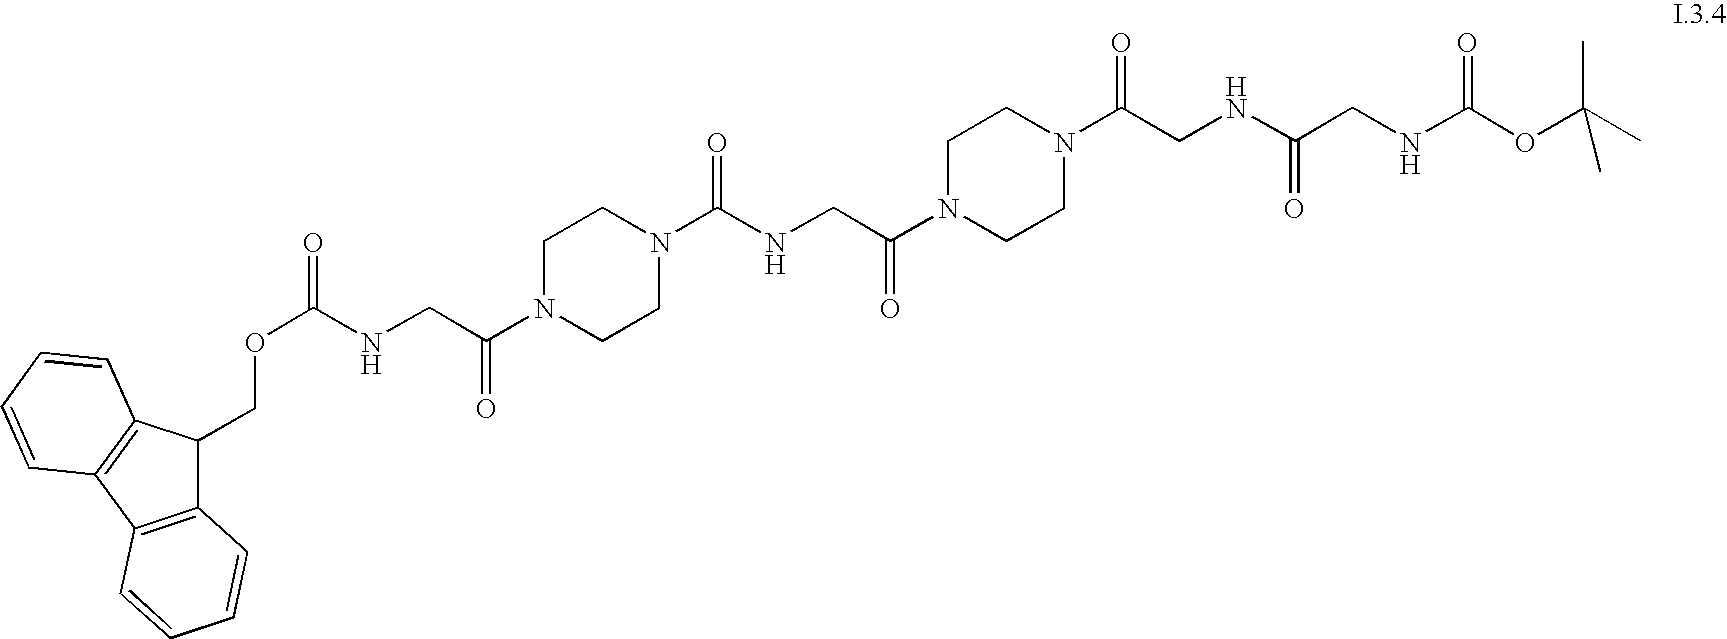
C12=C(C3=C(C1COC(=O)NCC(N1CCN(C(NCC(N4CCN(C(CNC(CNC(OC(C)(C)C)=O)=O)=O)CC4)=O)=O)CC1)=O)C=CC=C3)C=CC=C2
